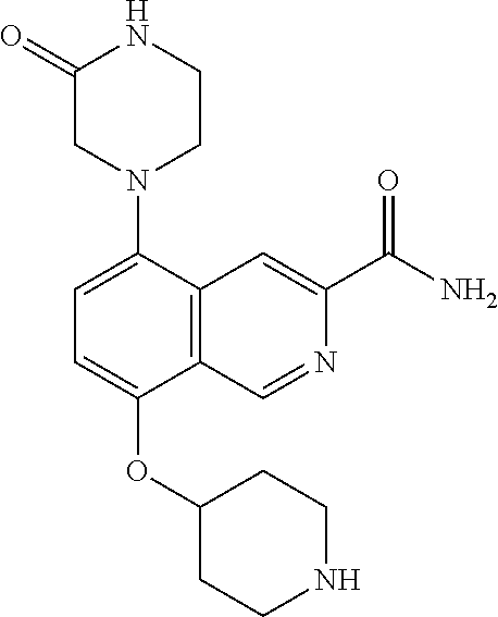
C1=C(N2CC(=O)NCC2)C2=C(C(OC3CCNCC3)=C1)C=NC(C(N)=O)=C2
